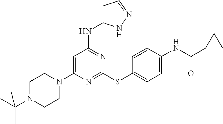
N1=C(SC2=CC=C(NC(C3CC3)=O)C=C2)N=C(NC2=CC=NN2)C=C1N1CCN(C(C)(C)C)CC1
